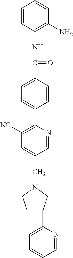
C1=CC(NC(C2=CC=C(C3=C([NC])C=C(CN4CCC(C5=CC=CC=N5)C4)C=N3)C=C2)=O)=C(N)C=C1
